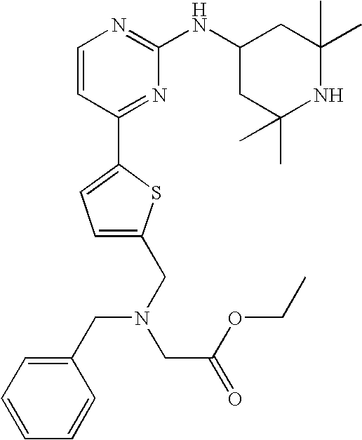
C1=CC(C2=CC=C(CN(CC(OCC)=O)CC3=CC=CC=C3)S2)=NC(NC2CC(C)(C)NC(C)(C)C2)=N1
